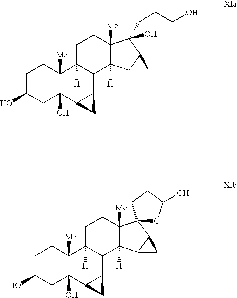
C1C(O)CC2(O)C([Me])(C1)C1([H])C(C3C2C3)C2([H])C([Me])(CC1)C(CCCO)(O)C1C2C1.C1C(O)CC2(O)C([Me])(C1)C1([H])C(C3C2C3)C2([H])C([Me])(CC1)C1(C3C2C3)OC(O)CC1
